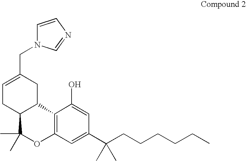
C1=C(CN2C=CN=C2)CC2C(C1)C(C)(C)OC1=C2C(O)=CC(C(CCCCCC)(C)C)=C1
